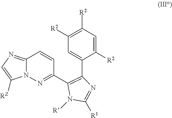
C1(C2=C(C3=NN4C(=NC=C4[RZ])C=C3)N([R])C([R1])=N2)=CC([R2])=C([R2])C=C1[R2]
